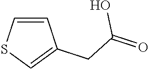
C1=CSC=C1CC(=O)O
